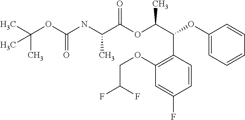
C(OC(NC(C(OC(C(C1=C(OCC(F)F)C=C(F)C=C1)OC1=CC=CC=C1)C)=O)C)=O)(C)(C)C
